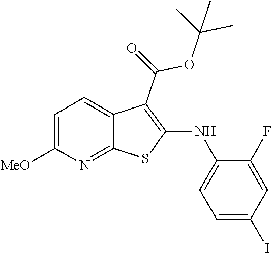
C1([MeO])=CC=C2C(C(=O)OC(C)(C)C)=C(NC3=CC=C(I)C=C3F)SC2=N1
